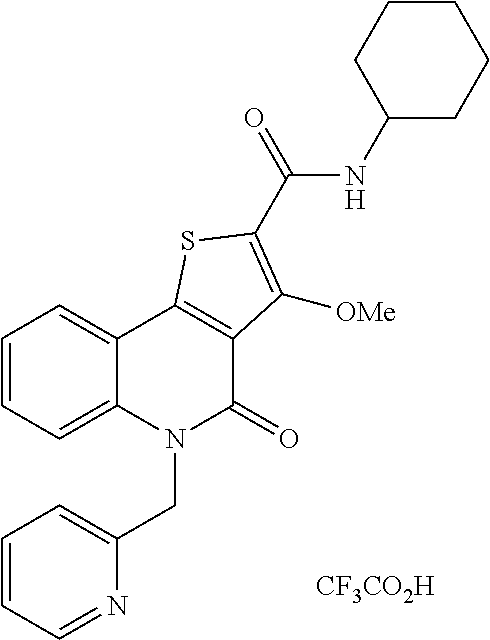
C1=CC=C2C(=C1)C1=C(C(=O)N2CC2=CC=CC=N2)C([OMe])=C(C(NC2CCCCC2)=O)S1.[CF3CO2H]
